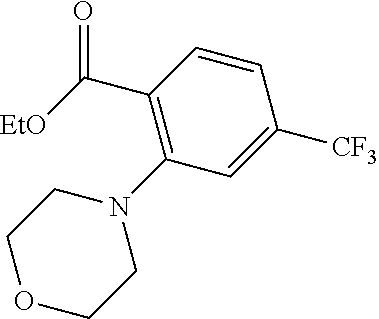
C(C1=C(N2CCOCC2)C=C([CF3])C=C1)([EtO])=O
